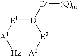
[A1]([Hz])[E1][D]([E2][A2])[D][(Q)m]
